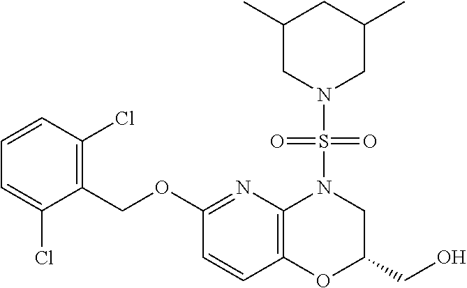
C1(COC2=NC3=C(C=C2)OC(CO)CN3S(N2CC(C)CC(C)C2)(=O)=O)=C(Cl)C=CC=C1Cl
